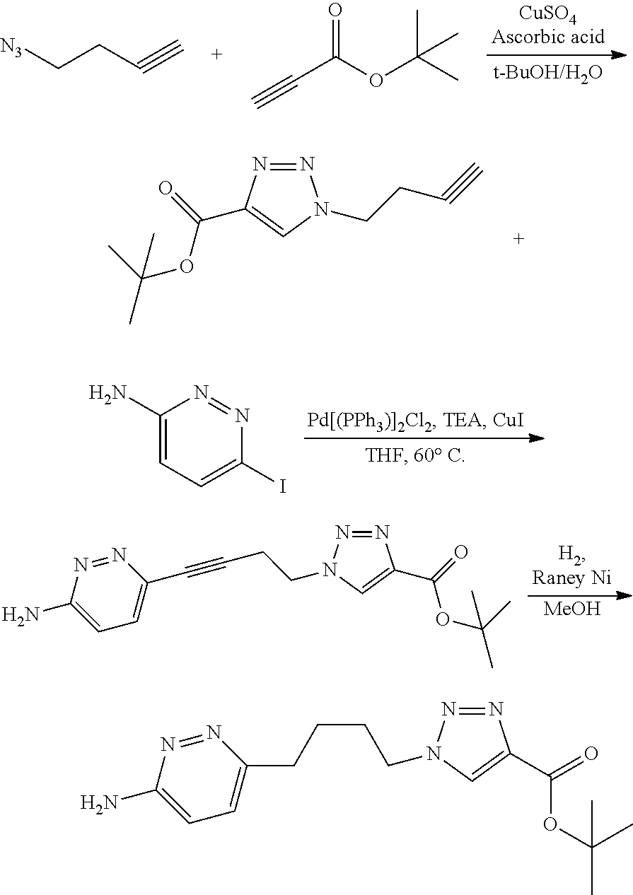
C(OC(C#C)=O)(C)(C)C.C(CC#C)[N3].N1=NC(C(=O)OC(C)(C)C)=CN1CCC#C.C1(N)=CC=C(I)N=N1.[MeOH].N1=NC(N)=CC=C1C#CCCN1N=NC(C(=O)OC(C)(C)C)=C1.N1=NC(N)=CC=C1CCCCN1N=NC(C(=O)OC(C)(C)C)=C1
